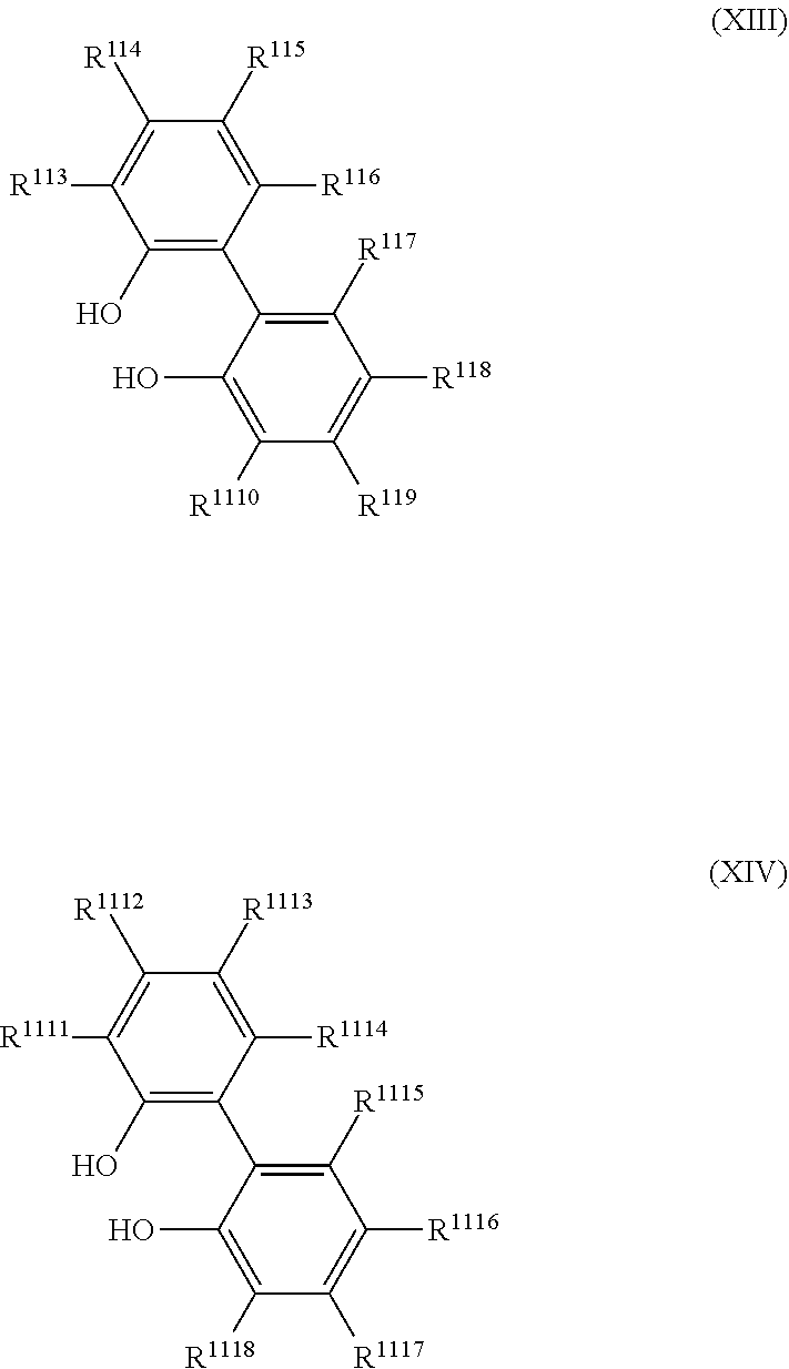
C1([R113])=C([R114])C([R115])=C([R116])C(C2=C([R117])C([R118])=C([R119])C([R1110])=C2O)=C1O.C1([R1111])=C([R1112])C([R1113])=C([R1114])C(C2=C([R1115])C([R1116])=C([R1117])C([R1118])=C2O)=C1O
